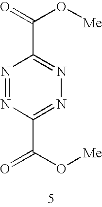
N1=NC(C(O[Me])=O)=NN=C1C(O[Me])=O
